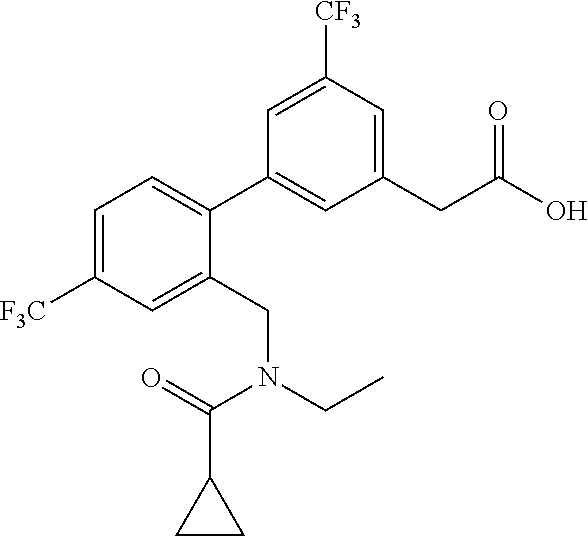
C1=C([F3C])C=C(CN(C(C2CC2)=O)CC)C(C2=CC(CC(=O)O)=CC([CF3])=C2)=C1
